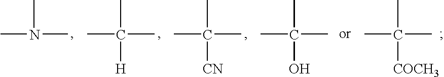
CN(C)C.CC(C)(C)[H].CC(C)(C)[CN].CC(C)(C)O.CC(C)(C)[COCH3]
